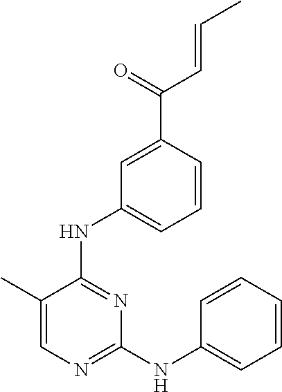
C1(C)=CN=C(NC2=CC=CC=C2)N=C1NC1=CC=CC(C(C=CC)=O)=C1
